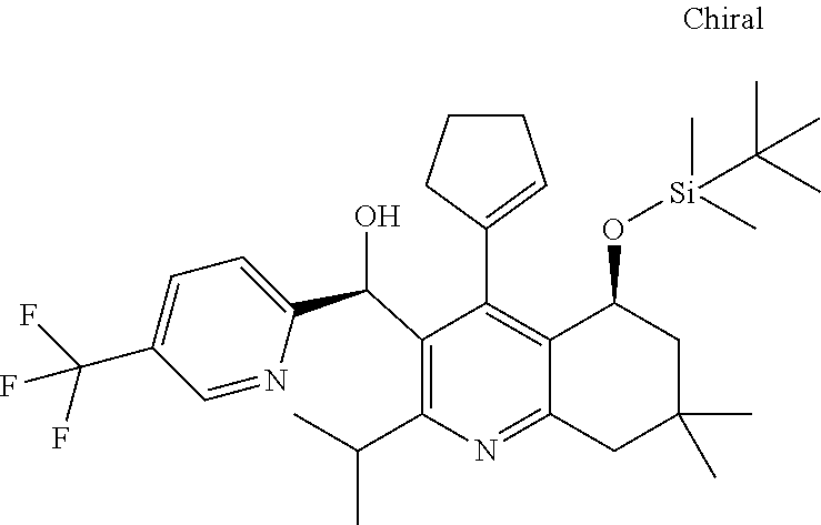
C1(C(C2=CC=C(C(F)(F)F)C=N2)O)=C(C(C)C)N=C2C(=C1C1=CCCC1)C(O[Si](C(C)(C)C)(C)C)CC(C)(C)C2
